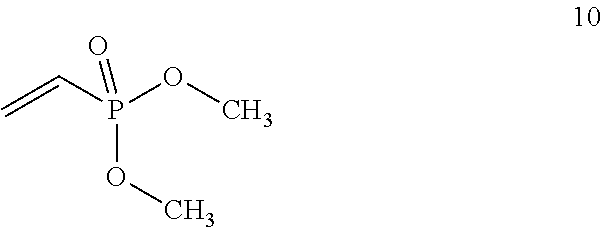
C=CP(OC)(=O)OC
